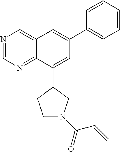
N1=CN=C2C(=C1)C=C(C1=CC=CC=C1)C=C2C1CN(C(=O)C=C)CC1
